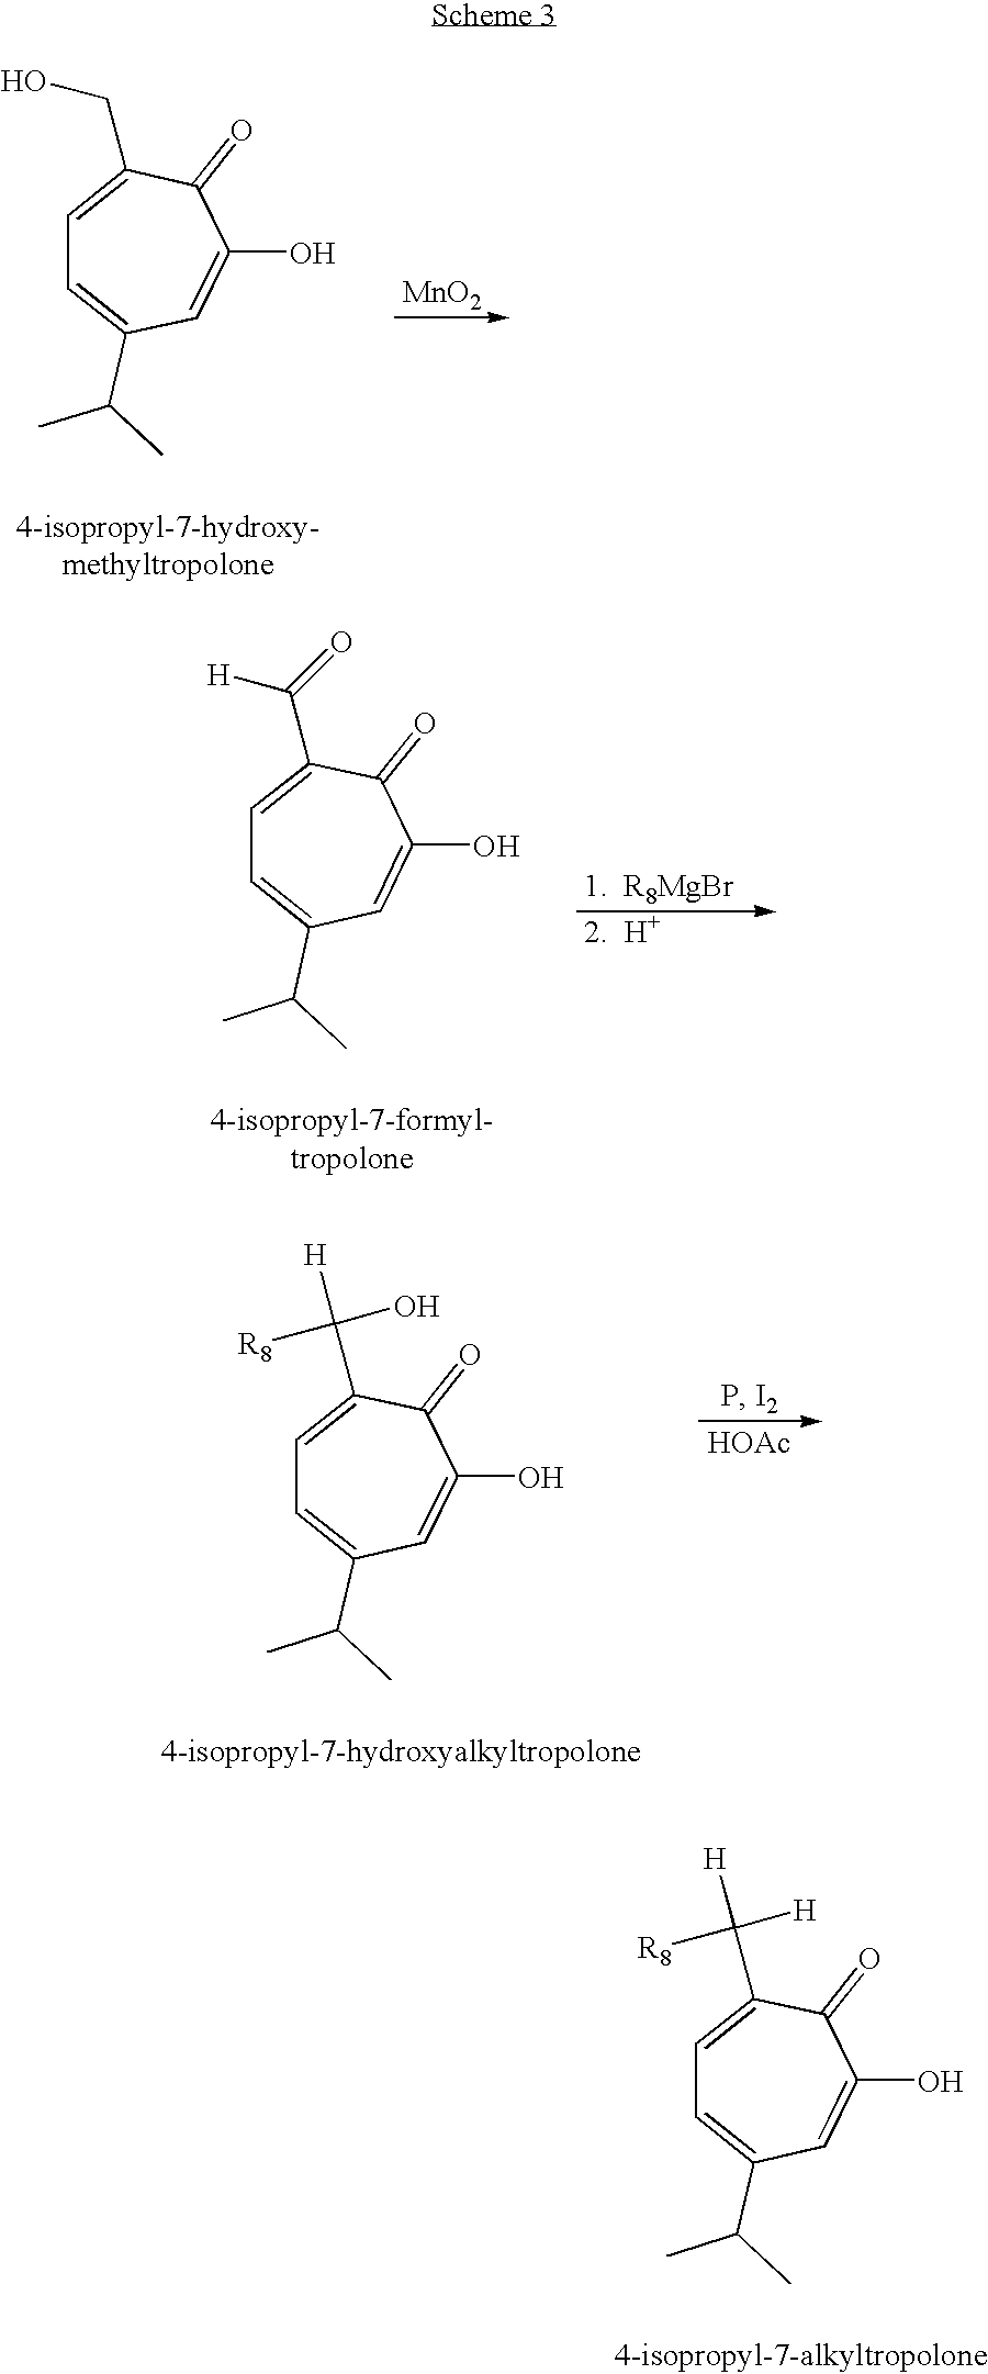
C1=C(CO)C(=O)C(O)=CC(C(C)C)=C1.[MnO2].C1=C(C([H])=O)C(=O)C(O)=CC(C(C)C)=C1.[1.  R8MgBr].[2.  H+].C1=C(C([H])(O)[R8])C(=O)C(O)=CC(C(C)C)=C1.[HOAc].C1=C(C([H])([H])[R8])C(=O)C(O)=CC(C(C)C)=C1
